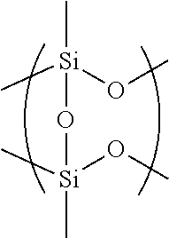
C[Si](OC)(C)O[Si](C)(OC)C
